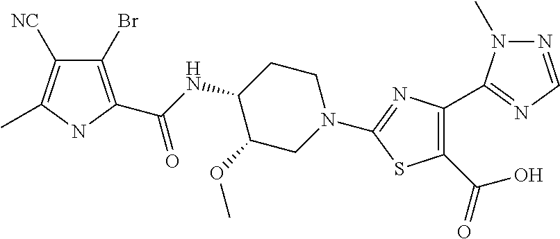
C1(Br)=C(C(NC2C(OC)CN(C3=NC(C4=NC=NN4C)=C(C(O)=O)S3)CC2)=O)NC(C)=C1[NC]
